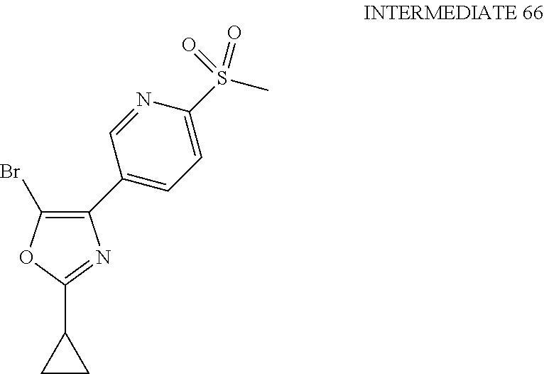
C1(C2=C(Br)OC(C3CC3)=N2)=CC=C(S(C)(=O)=O)N=C1
